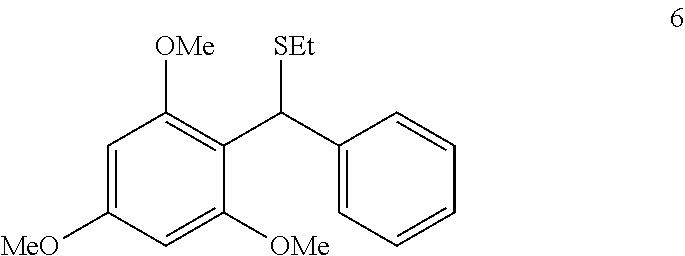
C1([OMe])=CC([MeO])=CC([OMe])=C1C(C1=CC=CC=C1)[SEt]
